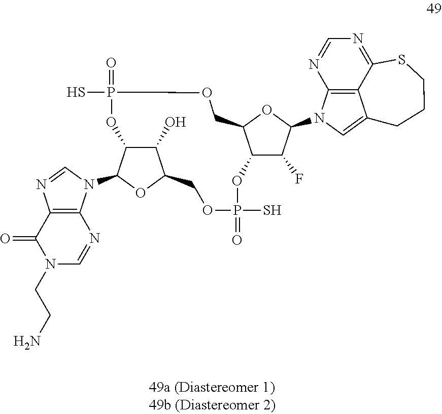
C12=C(N=CN(CCN)C1=O)N(C1OC3C(O)C1OP(S)(=O)OCC1C(OP(S)(=O)OC3)C(F)C(N3C=C4C5=C3N=CN=C5SCCC4)O1)C=N2
